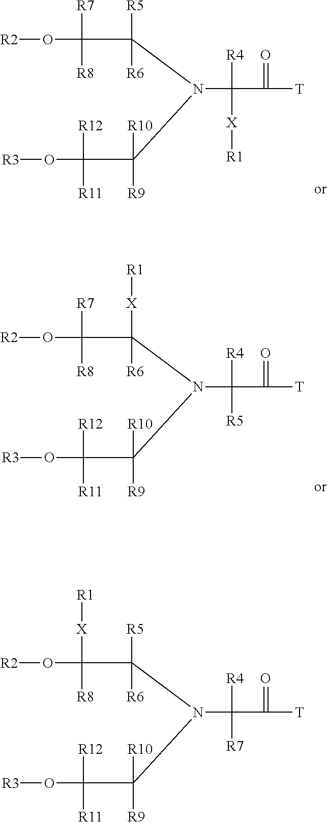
[R2]OC([R7])(C([R5])([R6])N(C([R4])([X][R1])C(=O)[T])C(C([R12])([R11])O[R3])([R10])[R9])[R8].[R2]OC([R7])(C([X][R1])([R6])N(C([R4])([R5])C(=O)[T])C(C([R12])([R11])O[R3])([R10])[R9])[R8].[R2]OC([X][R1])(C([R5])([R6])N(C([R4])([R7])C(=O)[T])C(C([R12])([R11])O[R3])([R10])[R9])[R8]
